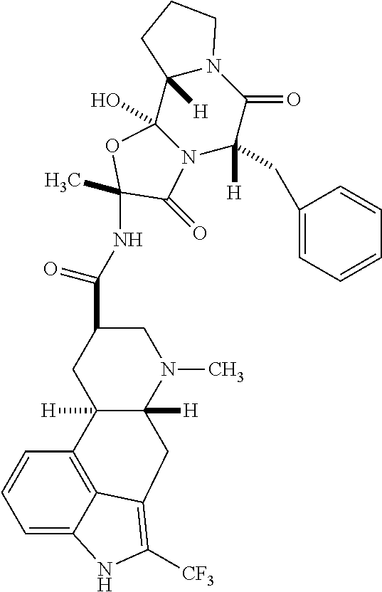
C12(O)N(C([H])(CC3=CC=CC=C3)C(=O)N3C1([H])CCC3)C(=O)C(NC(C1CC3([H])C([H])(N(C)C1)CC1=C([CF3])NC4=CC=CC3=C41)=O)(C)O2
